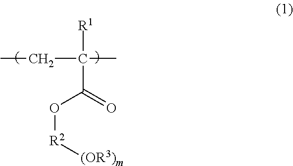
C(C(=O)O[R2][(OR3)m])([R1])(C)CC
